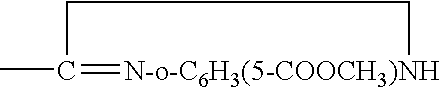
CC1=[N-o-C6H3(5-COOCH3)NH]CC1
